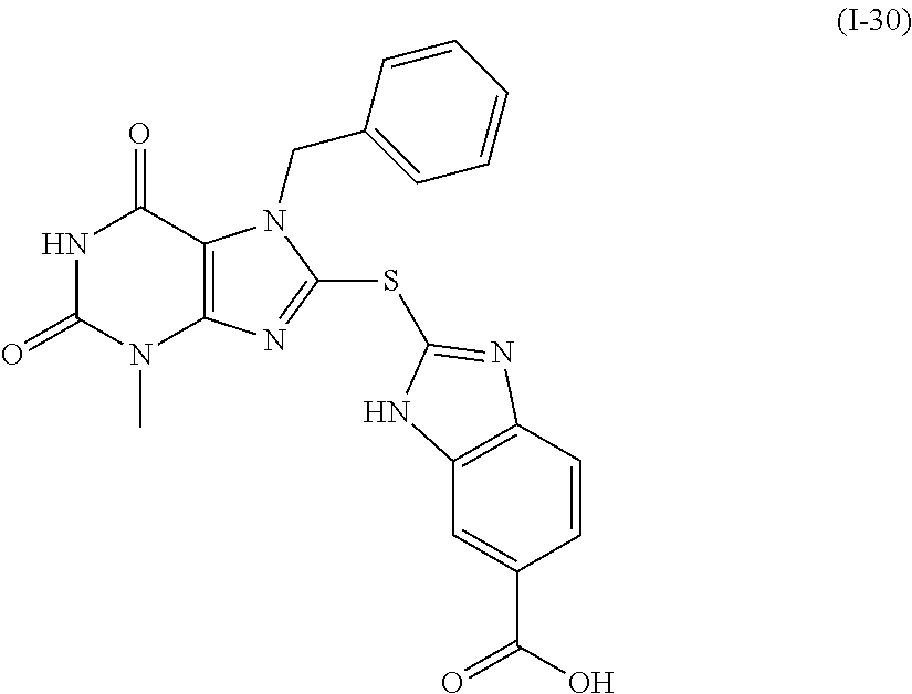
N1C(=O)N(C)C2=C(C1=O)N(CC1=CC=CC=C1)C(SC1=NC3=C(C=C(C(=O)O)C=C3)N1)=N2
